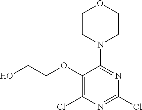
C1(OCCO)=C(Cl)N=C(Cl)N=C1N1CCOCC1
